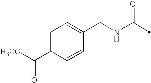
C(NC(=O)C)C1=CC=C(C([H3CO])=O)C=C1
